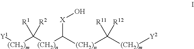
[(CH2)n](C([(CH2)n]C([(CH2)m][Y2])([R11])[R12])[X]O)C([(CH2)m][Y1])([R1])[R2]
